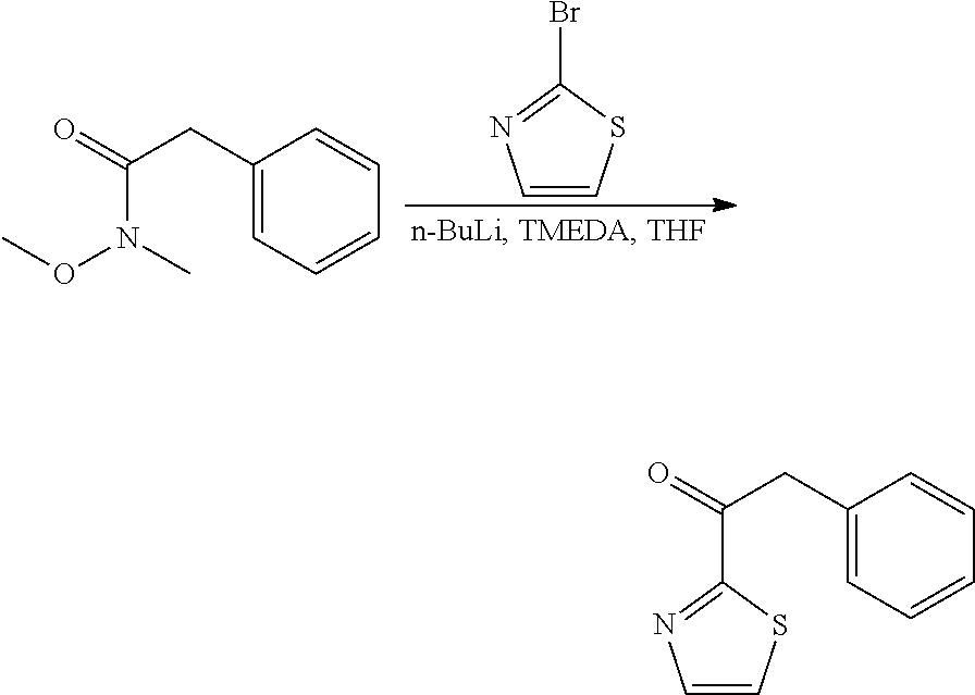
C1=CSC(Br)=N1.C1(CC(N(OC)C)=O)=CC=CC=C1.C1(CC(=O)C2=NC=CS2)=CC=CC=C1
